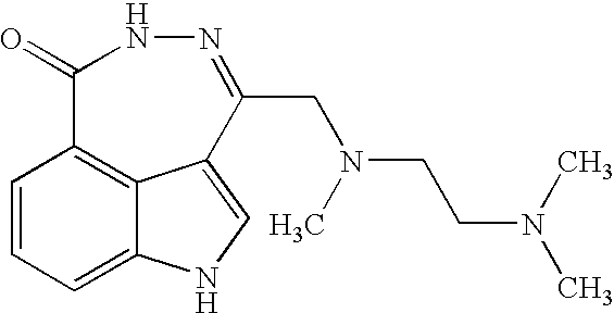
C1=CC=C2C3=C1C(=O)NN=C(CN(CCN(C)C)C)C3=CN2
